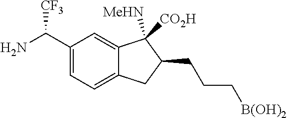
C1(C(N)[CF3])=CC=C2C(=C1)C([MeHN])([CO2H])C(CCC[B(OH)2])C2
